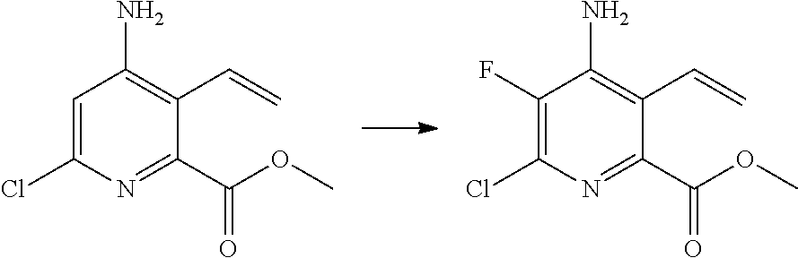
C1=C(Cl)N=C(C(OC)=O)C(C=C)=C1N.C1(F)=C(Cl)N=C(C(OC)=O)C(C=C)=C1N
